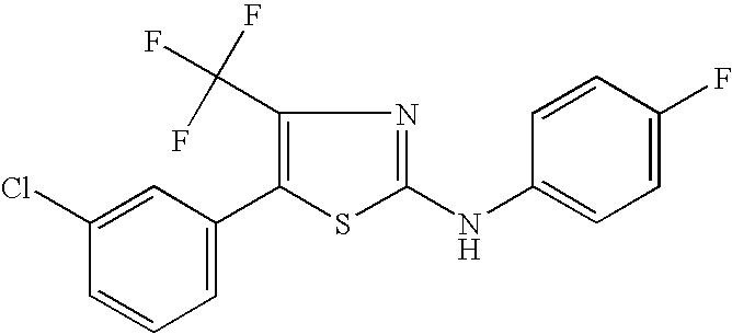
C1(Cl)=CC(C2=C(C(F)(F)F)N=C(NC3=CC=C(F)C=C3)S2)=CC=C1
